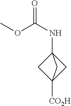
COC(NC12CC([CO2H])(C1)C2)=O
